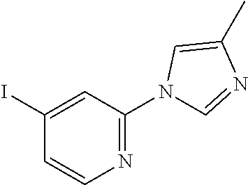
IC1=CC(N2C=NC(C)=C2)=NC=C1
